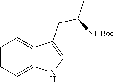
C1=CC=C2C(=C1)C(CC([NHBoc])C)=CN2
